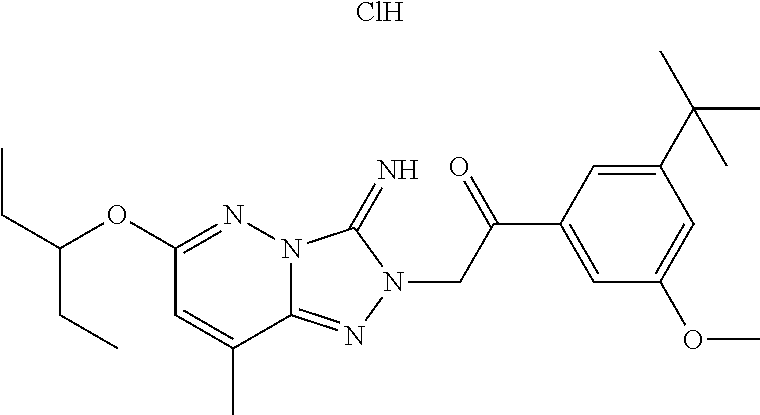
C(OC1=NN2C(=NN(CC(C3=CC(OC)=CC(C(C)(C)C)=C3)=O)C2=N)C(C)=C1)(CC)CC.Cl
